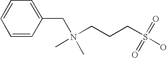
C1=CC(CN(C)(CCCS(O)(=O)=O)C)=CC=C1
